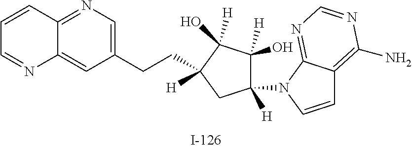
C1(CCC2([H])C([H])(O)C([H])(O)C([H])(N3C4=NC=NC(N)=C4C=C3)C2)=CN=C2C(=C1)N=CC=C2
